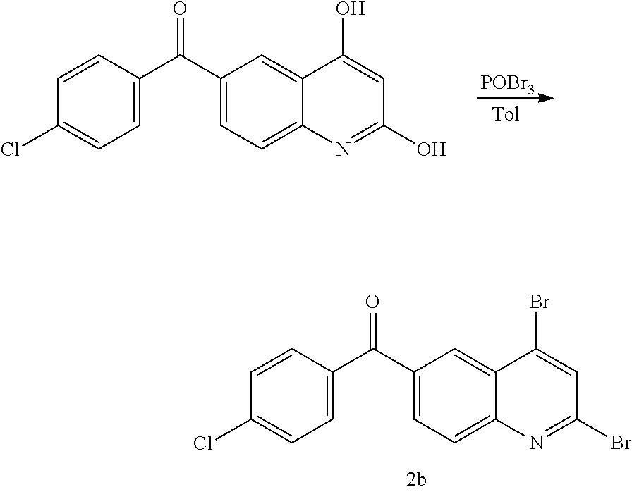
O=C(C1=CC=C2C(=C1)C(O)=CC(O)=N2)C1=CC=C(Cl)C=C1.[POBr3].O=C(C1=CC=C2C(=C1)C(Br)=CC(Br)=N2)C1=CC=C(Cl)C=C1
